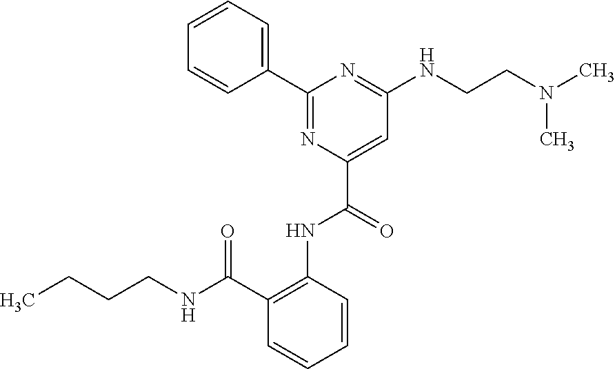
C1=CC=CC(C(NCCCC)=O)=C1NC(C1=CC(NCCN(C)C)=NC(C2=CC=CC=C2)=N1)=O
